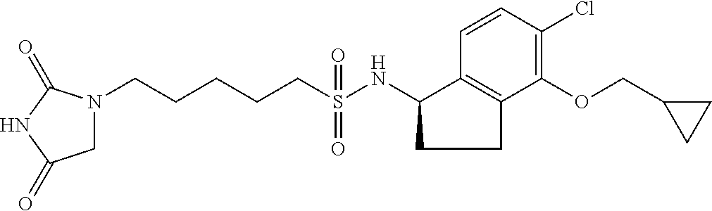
N1(CCCCCS(NC2CCC3=C2C=CC(Cl)=C3OCC2CC2)(=O)=O)CC(=O)NC1=O
